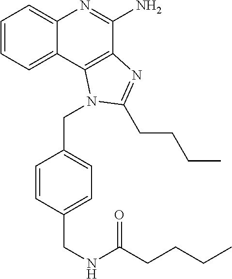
C1=CC=C2C(=C1)N=C(N)C1=C2N(CC2=CC=C(CNC(CCCC)=O)C=C2)C(CCCC)=N1
